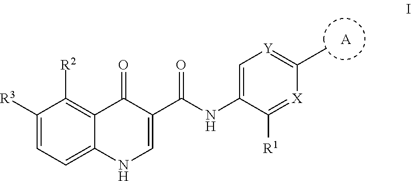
C1(C)=[Y]C=C(NC(C2=CNC3=CC=C([R3])C([R2])=C3C2=O)=O)C([R1])=[X]1.[A]
